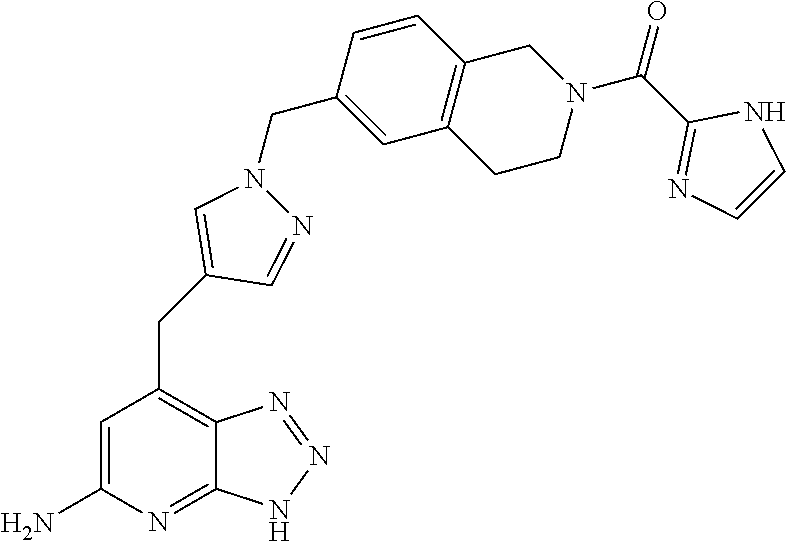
C1=C(N)N=C2C(=C1CC1=CN(CC3=CC4=C(C=C3)CN(C(C3=NC=CN3)=O)CC4)N=C1)N=NN2
